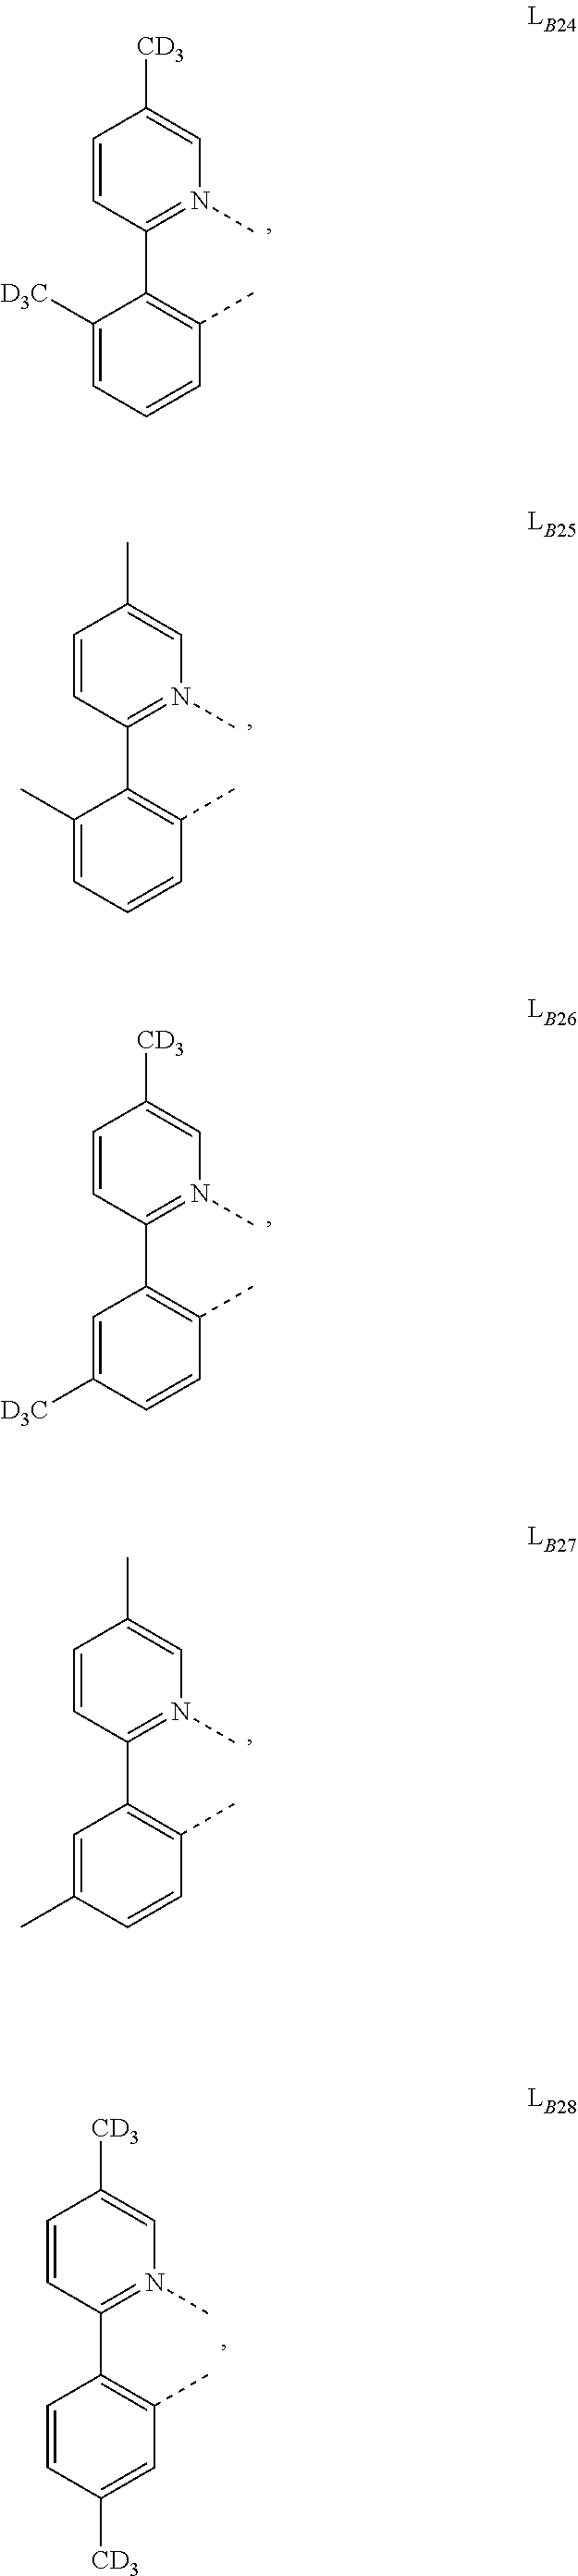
C1=CC(C2=C(C)C=CC=C2[D3C])=N(C)C=C1[CD3].C1=CC(C2=C(C)C=CC=C2C)=N(C)C=C1C.C1=CC(C2=C(C)C=CC([D3C])=C2)=N(C)C=C1[CD3].C1=CC(C2=C(C)C=CC(C)=C2)=N(C)C=C1C.C1=CC(C2=C(C)C=C([CD3])C=C2)=N(C)C=C1[CD3]
